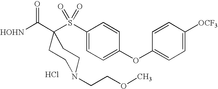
Cl.[HOHN]C(=O)C1(S(C2=CC=C(OC3=CC=C([OCF3])C=C3)C=C2)(=O)=O)CCN(CCOC)CC1
